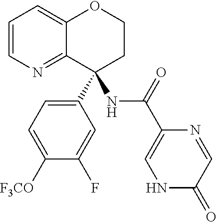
C1=CN=C2C(=C1)OCCC2(C1=CC=C([F3CO])C(F)=C1)NC(C1=CNC(=O)C=N1)=O
